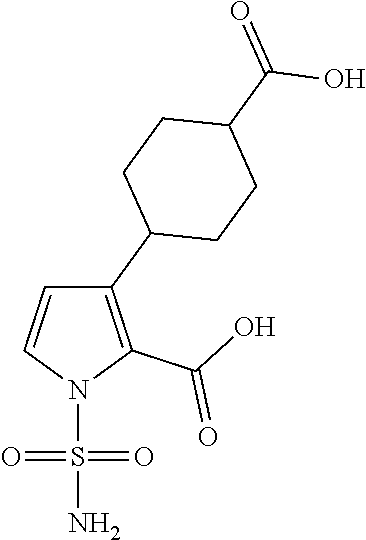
N1(S(N)(=O)=O)C(C(=O)O)=C(C2CCC(C(O)=O)CC2)C=C1
